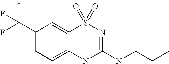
C1(C(F)(F)F)=CC=C2C(=C1)S(=O)(=O)N=C(NCCC)N2
